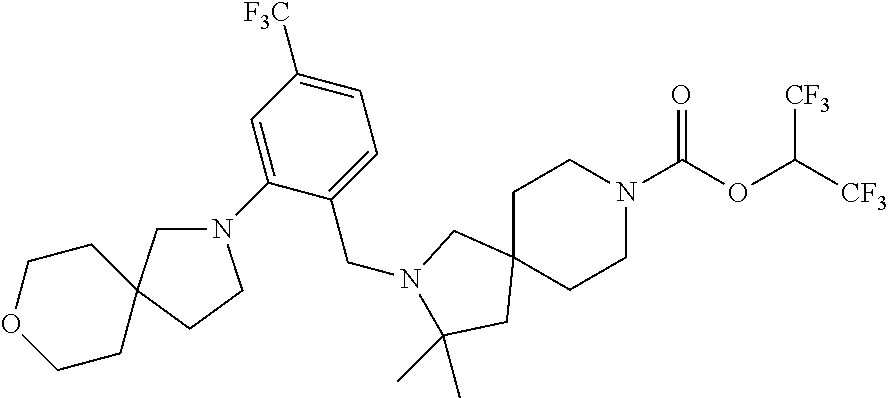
C1C2(CCN(C(OC([CF3])[CF3])=O)C1)CN(CC1=CC=C([F3C])C=C1N1CC3(CC1)CCOCC3)C(C)(C)C2
